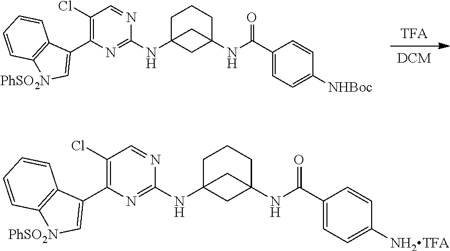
[TFA].[DCM].C1C2(NC3=NC(C4=C[PhSO2N]C5=C4C=CC=C5)=C(Cl)C=N3)CC(NC(C3=CC=C([NHBoc])C=C3)=O)(CC1)C2.C1C2(NC3=NC(C4=C[PhSO2N]C5=C4C=CC=C5)=C(Cl)C=N3)CC(NC(C3=CC=C([NH2TFA])C=C3)=O)(CC1)C2
